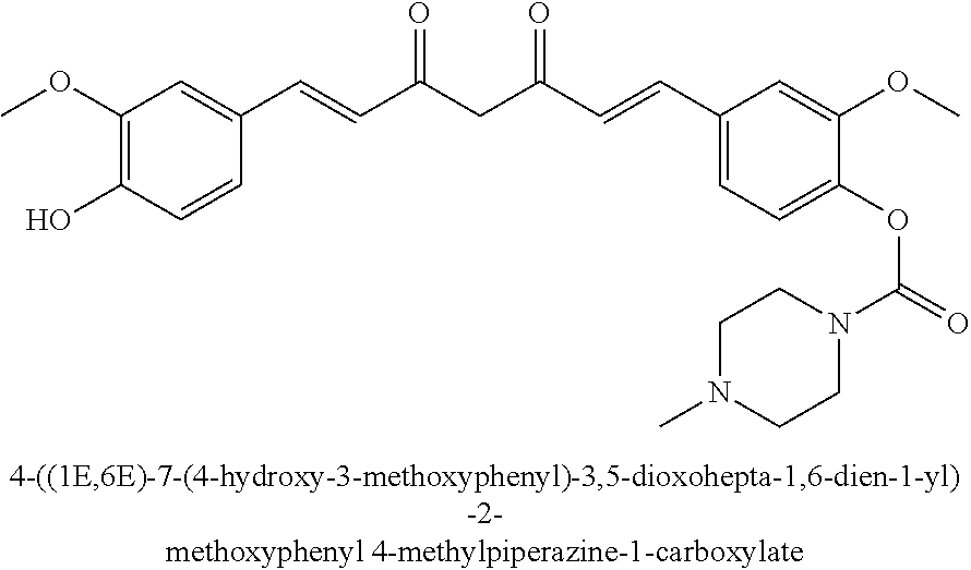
C1(OC)=C(O)C=CC(C=CC(CC(C=CC2=CC=C(OC(=O)N3CCN(C)CC3)C(OC)=C2)=O)=O)=C1
